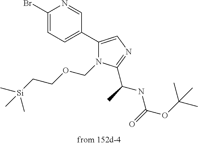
C1(Br)=CC=C(C2=CN=C(C(NC(=O)OC(C)(C)C)C)N2COCC[Si](C)(C)C)C=N1
